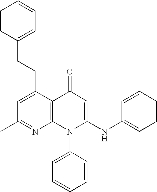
C1(C)=NC2=C(C(CCC3=CC=CC=C3)=C1)C(=O)C=C(NC1=CC=CC=C1)N2C1=CC=CC=C1
